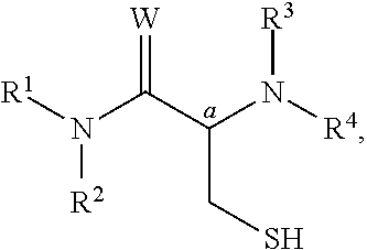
C(CS)(N([R4])[R3])C(N([R2])[R1])=[W]
